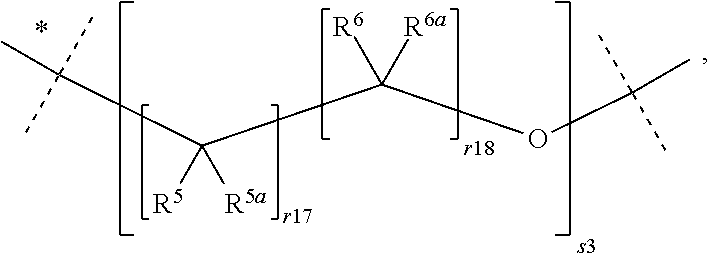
C(C([R5])(C(OC(C)(C)C)([R6])[R6a])[R5a])(C)(C)C
